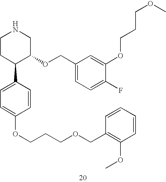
C1CC(C2=CC=C(OCCCOCC3=C(OC)C=CC=C3)C=C2)C(OCC2=CC=C(F)C(OCCCOC)=C2)CN1
